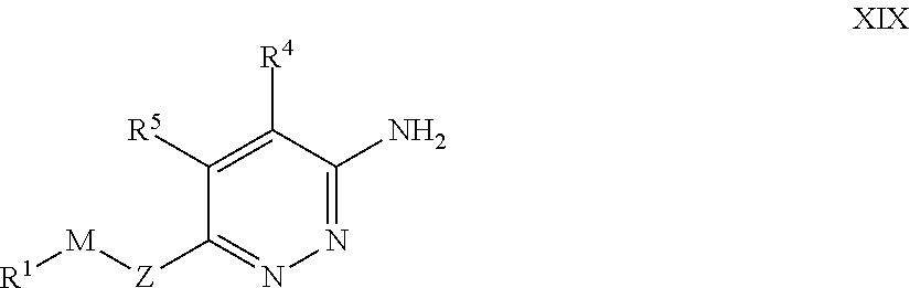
C1([R5])=C([R4])C(N)=NN=C1[Z][M][R1]
